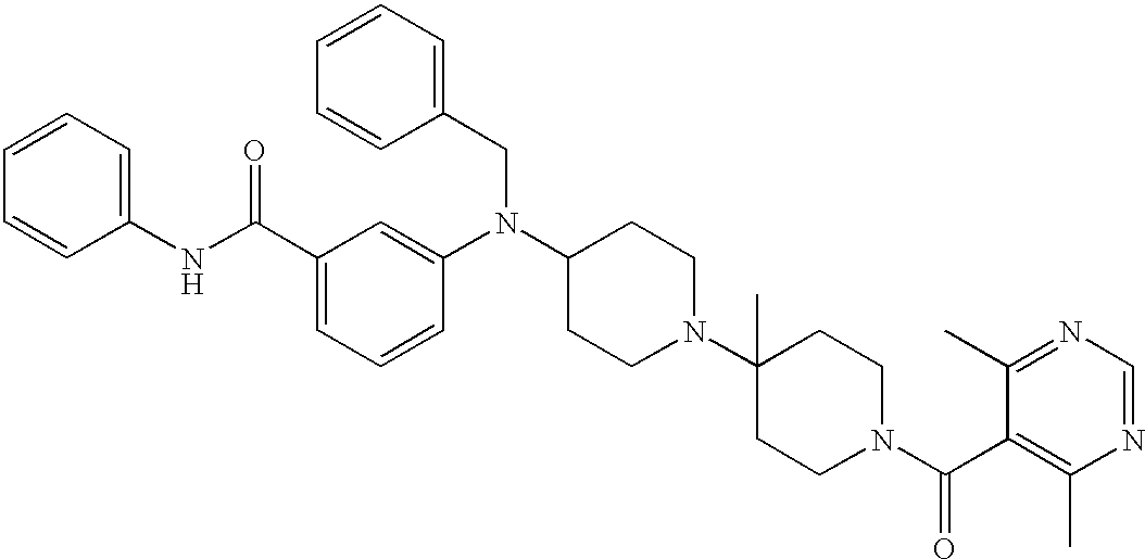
C1=CC(CN(C2CCN(C3(C)CCN(C(C4=C(C)N=CN=C4C)=O)CC3)CC2)C2=CC(C(NC3=CC=CC=C3)=O)=CC=C2)=CC=C1
